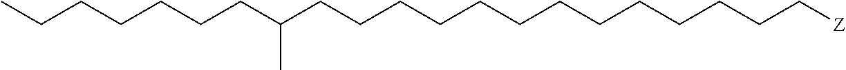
C(CCCCC[Z])CCCCCCCC(CCCCCCC)C
